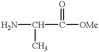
NC(C)C(=O)[OMe]
